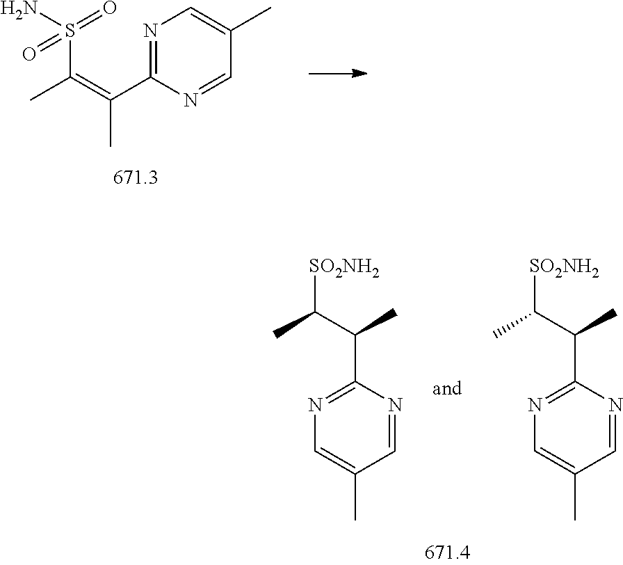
C1(C(=C(S(N)(=O)=O)C)C)=NC=C(C)C=N1.C1=C(C)C=NC(C(C(C)[SO2NH2])C)=N1.C1=C(C)C=NC(C(C(C)[SO2NH2])C)=N1
